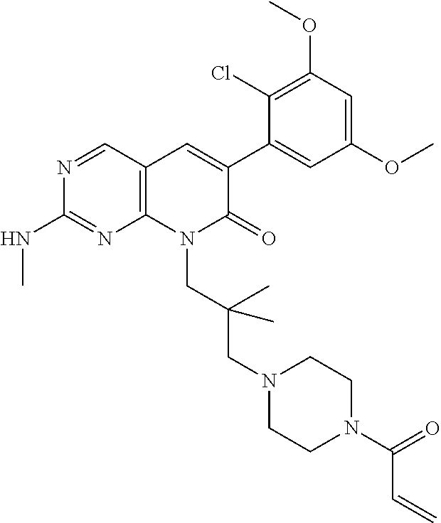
C1(NC)=NC2=C(C=C(C3=CC(OC)=CC(OC)=C3Cl)C(=O)N2CC(CN2CCN(C(C=C)=O)CC2)(C)C)C=N1
